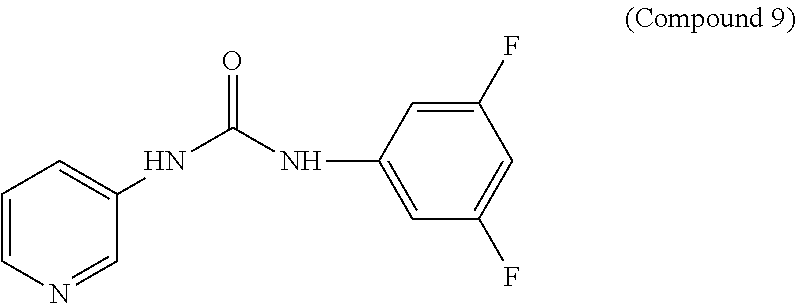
C1=CN=CC(NC(NC2=CC(F)=CC(F)=C2)=O)=C1
